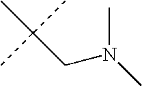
C(C(C)(C)C)N(C)C
